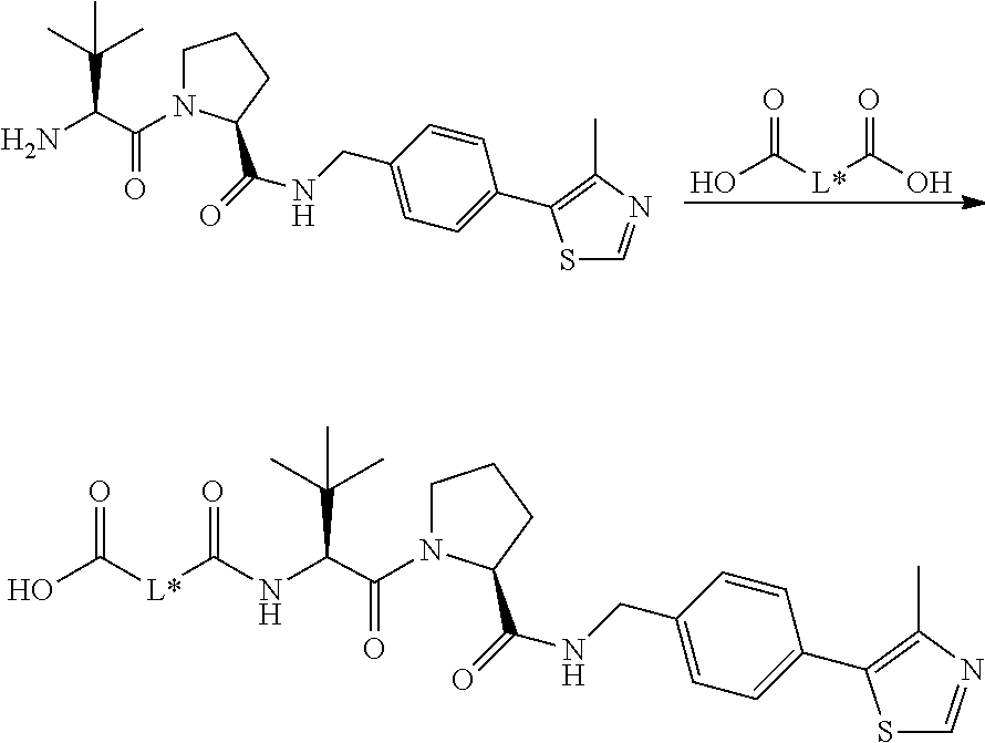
C1N(C(=O)C(C(C)(C)C)N)C(C(NCC2=CC=C(C3=C(C)N=CS3)C=C2)=O)CC1.OC(=O)[L*]C(=O)O.C1N(C(=O)C(C(C)(C)C)NC([L*]C(O)=O)=O)C(C(NCC2=CC=C(C3=C(C)N=CS3)C=C2)=O)CC1
